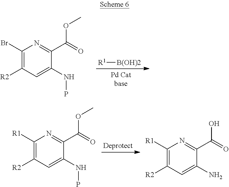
C1(Br)=C([R2])C=C(NP)C(C(=O)OC)=N1.[R1][B(OH)2].C1([R1])=C([R2])C=C(NP)C(C(=O)OC)=N1.C1([R1])=C([R2])C=C(N)C(C(=O)O)=N1
